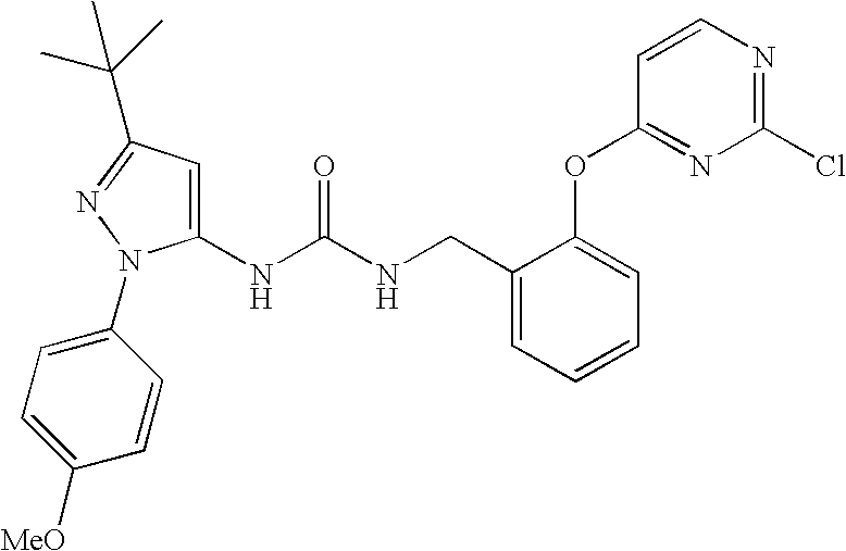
C1(NC(NCC2=CC=CC=C2OC2=NC(Cl)=NC=C2)=O)=CC(C(C)(C)C)=NN1C1=CC=C([MeO])C=C1
